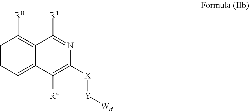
C12=C([R8])C=CC=C1C([R4])=C([X][Y][Wd])N=C2[R1]
